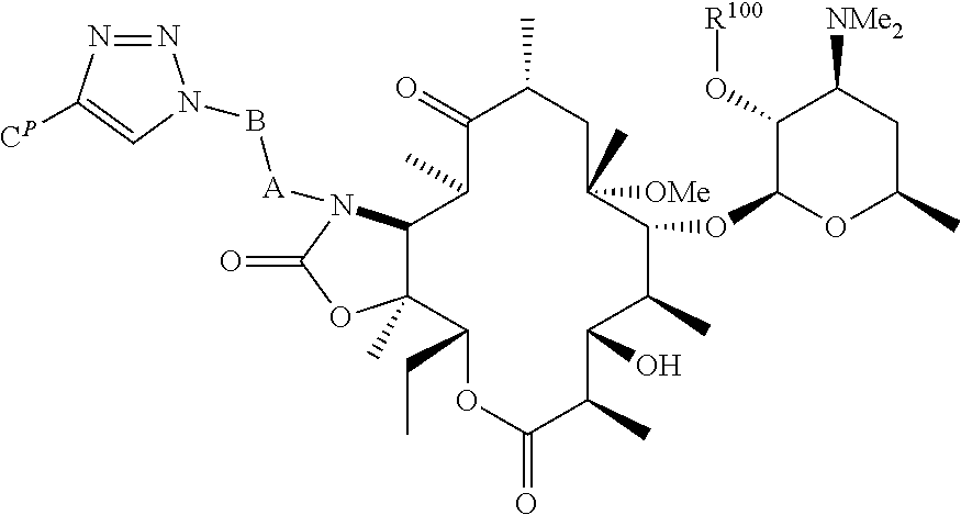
N1=NC([CP])=CN1B[A]N1C2C(C)(C(CC)OC(=O)C(C)C(O)C(C)C(OC3C(O[R100])C([NMe2])CC(C)O3)C([OMe])(C)CC(C)C(=O)C2C)OC1=O
